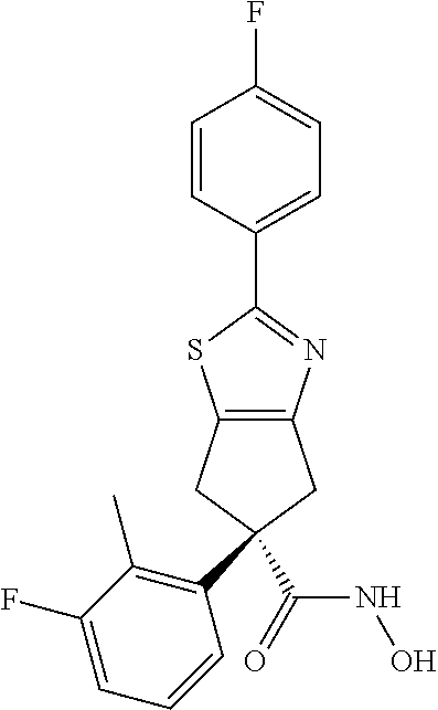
C1=CC(C2=NC3=C(S2)CC(C(NO)=O)(C2=C(C)C(F)=CC=C2)C3)=CC=C1F
